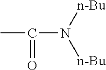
N([n-Bu])(C(C)=O)[n-Bu]
